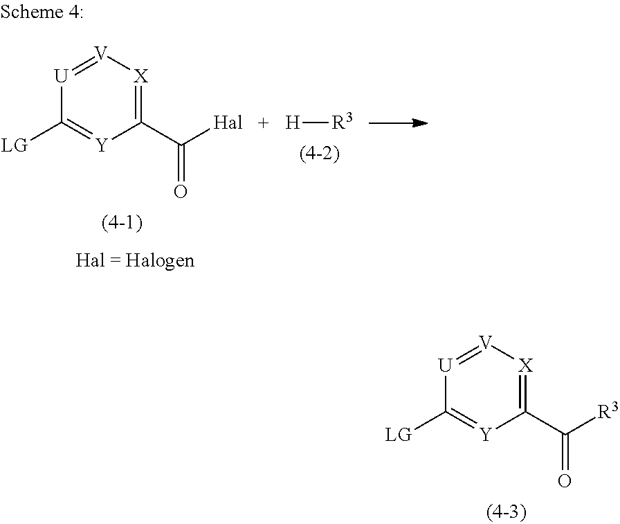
[U]1=[V][X]=C(C([R3])=O)[Y]=C1[LG].[H][R3].[U]1=[V][X]=C(C([Hal])=O)[Y]=C1[LG]
